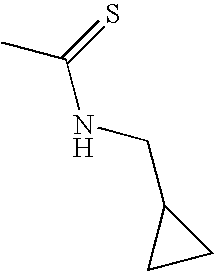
C(NCC1CC1)(=S)C
